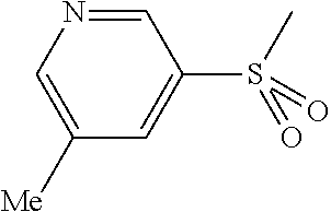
C1=NC=C([Me])C=C1S(C)(=O)=O
